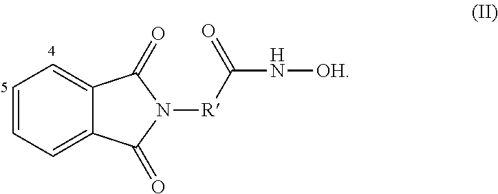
C1=CC=C2C(=C1)C(=O)N([R]C(N[OH])=O)C2=O
